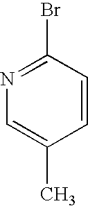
N1=C(Br)C=CC(C)=C1
